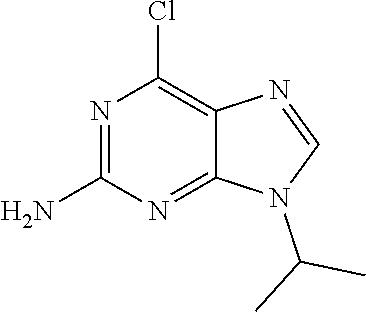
N1(C(C)C)C=NC2=C(Cl)N=C(N)N=C12
